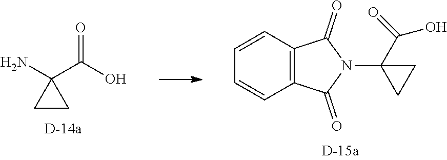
O=C(O)C1(N)CC1.C12=C(C=CC=C1)C(=O)N(C1(C(=O)O)CC1)C2=O
